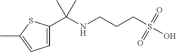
C1=C(C(NCCCS(O)(=O)=O)(C)C)SC(C)=C1
